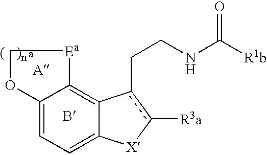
C12=CC=C3OC[Ea]C3=C1c(CCNC([R1b])=O)c([R3a])[X]2
